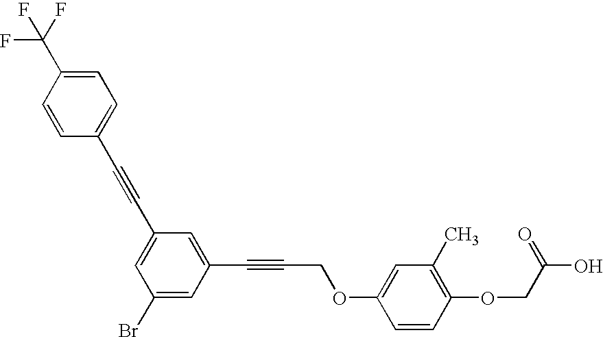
C1(C(F)(F)F)=CC=C(C#CC2=CC(Br)=CC(C#CCOC3=CC(C)=C(OCC(O)=O)C=C3)=C2)C=C1
